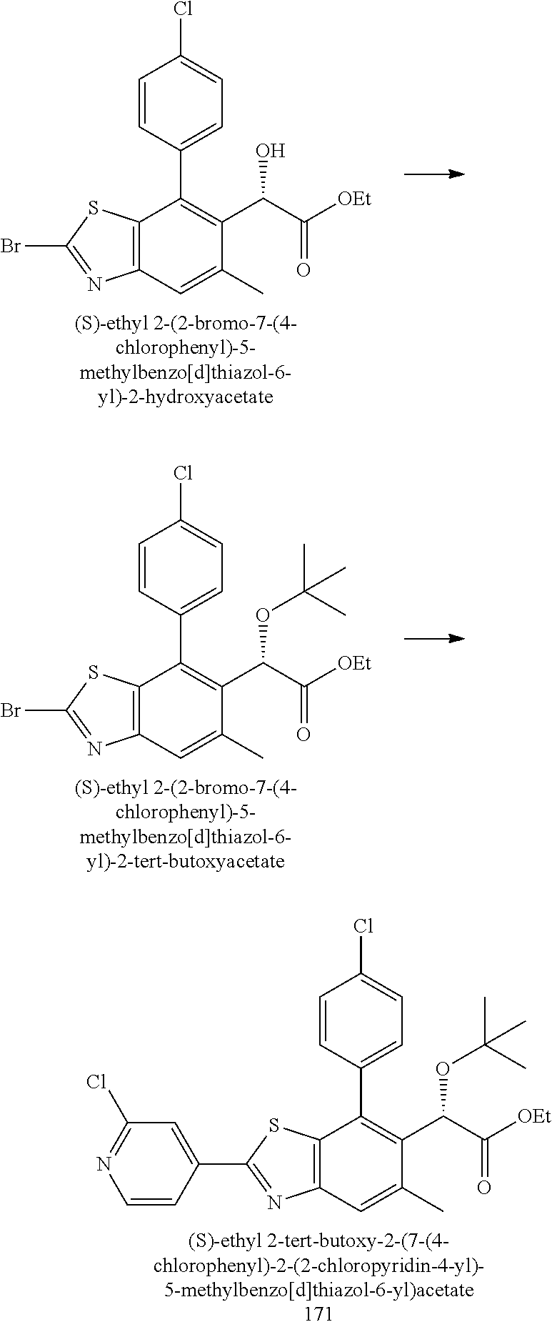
C12=C(C=C(C)C(C(C(=O)[OEt])O)=C1C1=CC=C(Cl)C=C1)N=C(Br)S2.C12=C(C=C(C)C(C(C(=O)[OEt])OC(C)(C)C)=C1C1=CC=C(Cl)C=C1)N=C(Br)S2.C12=C(C=C(C)C(C(C(=O)[OEt])OC(C)(C)C)=C1C1=CC=C(Cl)C=C1)N=C(C1=CC(Cl)=NC=C1)S2
